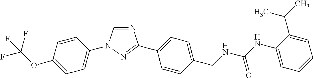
C1=CC(N2C=NC(C3=CC=C(CNC(NC4=CC=CC=C4C(C)C)=O)C=C3)=N2)=CC=C1OC(F)(F)F
